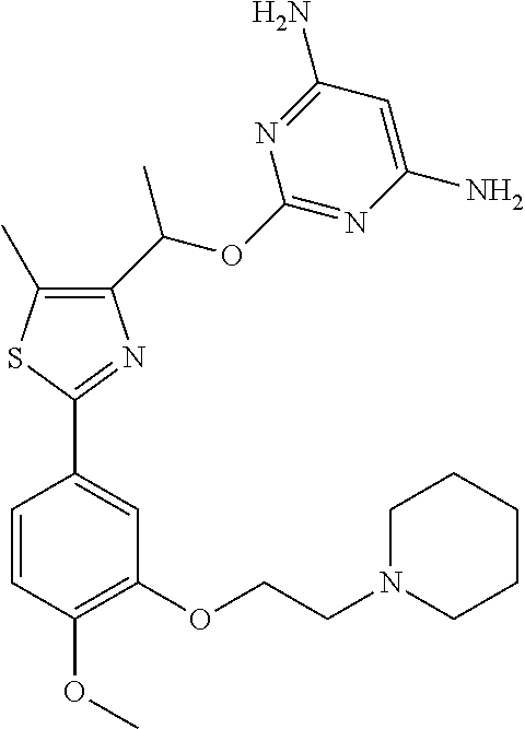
C1(C(OC2=NC(N)=CC(N)=N2)C)=C(C)SC(C2=CC(OCCN3CCCCC3)=C(OC)C=C2)=N1
